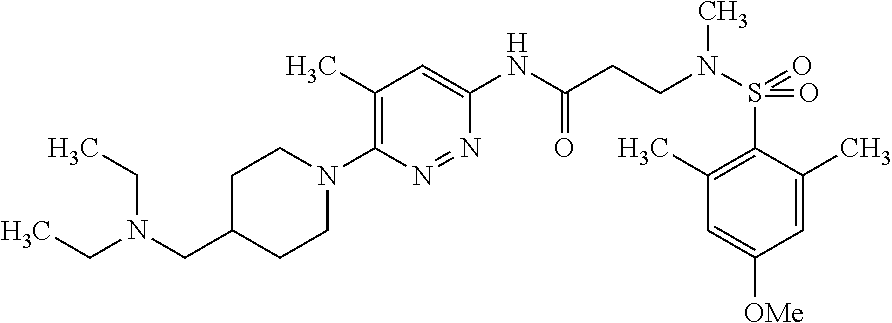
C1(NC(CCN(S(=O)(=O)C2=C(C)C=C([OMe])C=C2C)C)=O)=CC(C)=C(N2CCC(CN(CC)CC)CC2)N=N1
